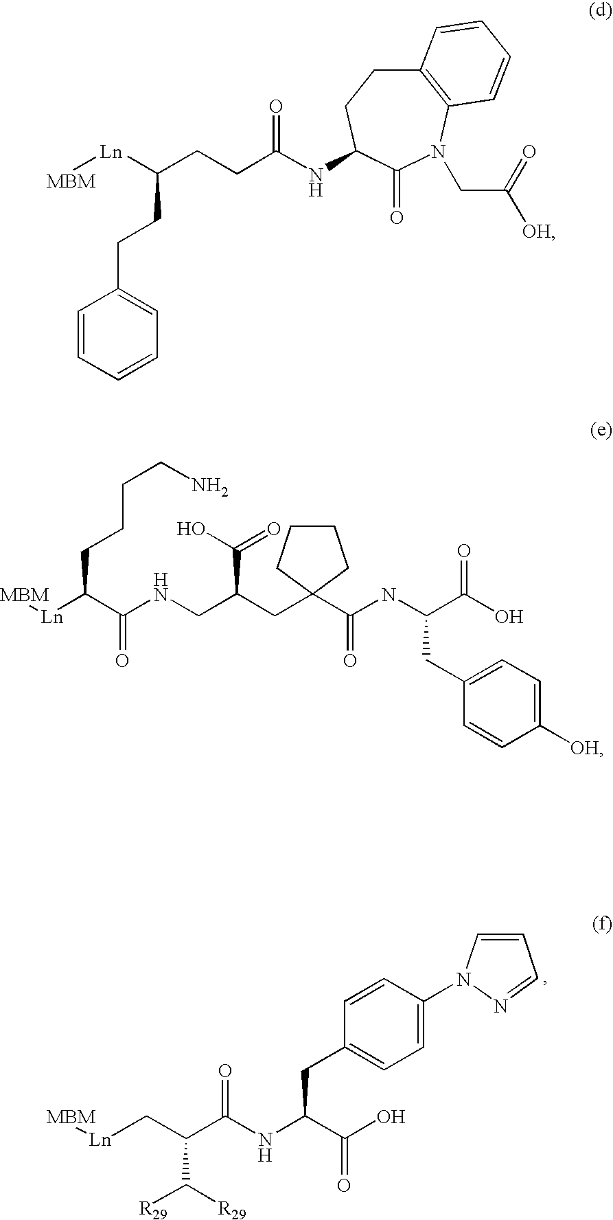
C(C(C(NCC(C(O)=O)CC1(C(=O)NC(C(O)=O)CC2=CC=C([OH])C=C2)CCCC1)=O)[Ln][MBM])CCCN.C1=CN(C2=CC=C(CC(NC(C(C([R29])[R29])C[Ln][MBM])=O)C(O)=O)C=C2)N=C1.C12=C(N(CC([OH])=O)C(=O)C(NC(CCC([Ln][MBM])CCC3=CC=CC=C3)=O)CC1)C=CC=C2
